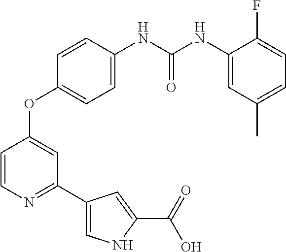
C1=CN=C(C2=CNC(C(O)=O)=C2)C=C1OC1=CC=C(NC(NC2=CC(C)=CC=C2F)=O)C=C1
